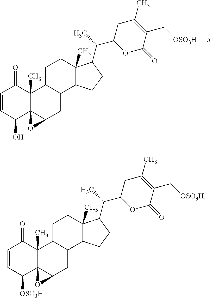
C1=CC([OSO3H])C23C(C)(C1=O)C1C(CC2O3)C2C(C)(CC1)C(C(C1OC(=O)C(C[OSO3H])=C(C)C1)C)CC2.C1=CC(O)C23C(C)(C1=O)C1C(CC2O3)C2C(C)(CC1)C(C(C1OC(=O)C(C[OSO3H])=C(C)C1)C)CC2
